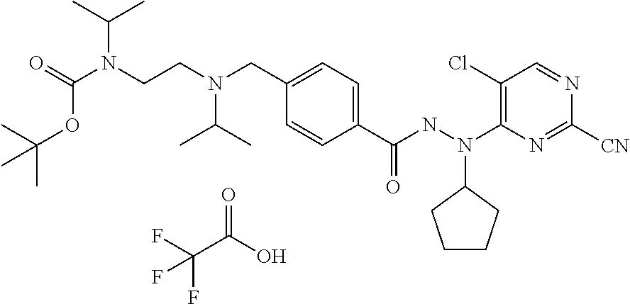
C1(Cl)=C(N(C2CCCC2)NC(C2=CC=C(CN(CCN(C(=O)OC(C)(C)C)C(C)C)C(C)C)C=C2)=O)N=C([CN])N=C1.C(C(O)=O)(F)(F)F
